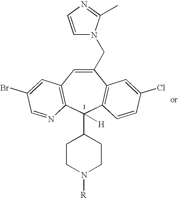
C1(CN2C=CN=C2C)=CC2=C(C(C3CCN([R])CC3)([H])C3=C1C=C(Cl)C=C3)N=CC(Br)=C2
